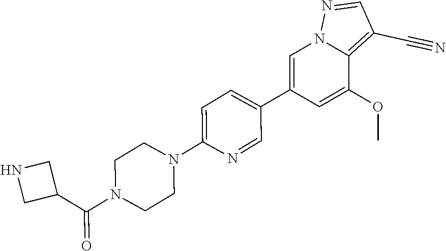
C1(C2=CC=C(N3CCN(C(C4CNC4)=O)CC3)N=C2)=CN2C(=C(C#N)C=N2)C(OC)=C1
